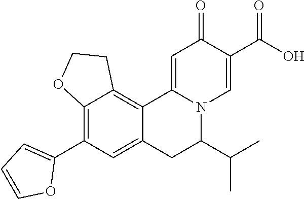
C12=C(C3=CC=CO3)C=C3C(=C1CCO2)C1=CC(=O)C(C(=O)O)=CN1C(C(C)C)C3
